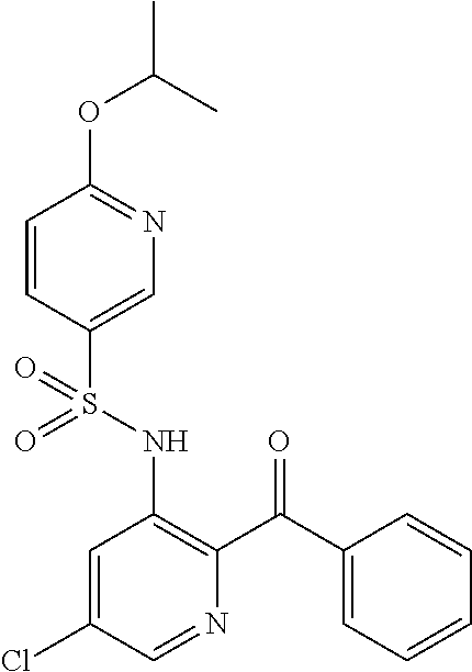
C1=CC(S(NC2=C(C(C3=CC=CC=C3)=O)N=CC(Cl)=C2)(=O)=O)=CN=C1OC(C)C
